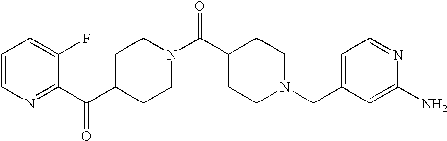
C1=CN=C(C(C2CCN(C(C3CCN(CC4=CC=NC(N)=C4)CC3)=O)CC2)=O)C(F)=C1
